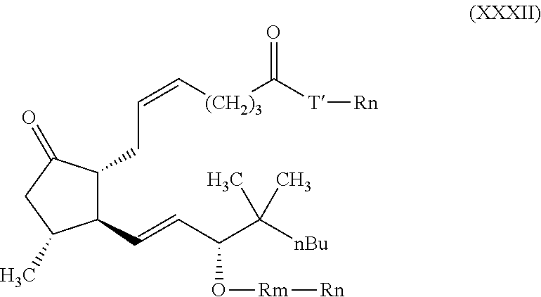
C1(C=CC(O[Rm][Rn])C([nBu])(C)C)C(CC=C[(CH2)3]C([T][Rn])=O)C(=O)CC1C
